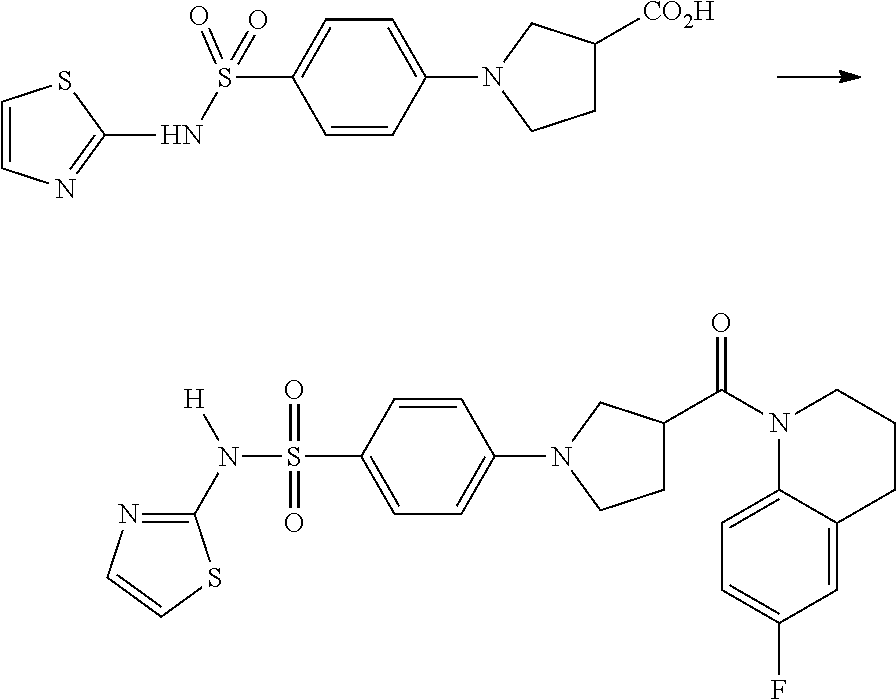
C1=CN=C(NS(C2=CC=C(N3CCC([CO2H])C3)C=C2)(=O)=O)S1.C1(N([H])S(C2=CC=C(N3CCC(C(N4C5=CC=C(F)C=C5CCC4)=O)C3)C=C2)(=O)=O)=NC=CS1
